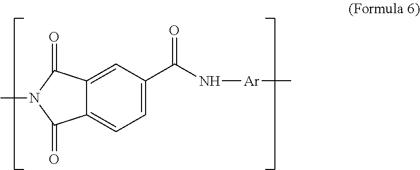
C12=CC=C(C(N[Ar]C)=O)C=C1C(=O)N(C)C2=O
